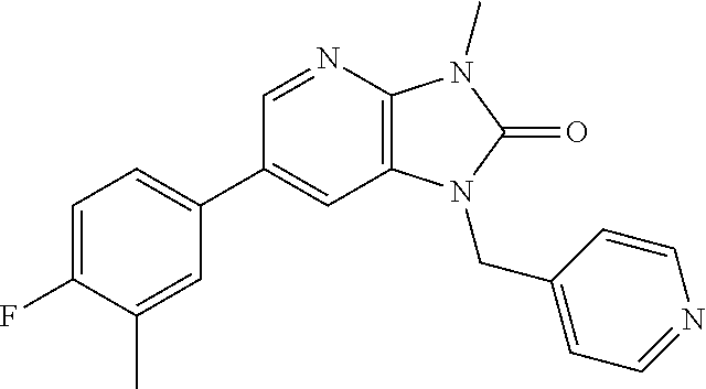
C1=C(F)C(C)=CC(C2=CC3=C(N=C2)N(C)C(=O)N3CC2=CC=NC=C2)=C1
